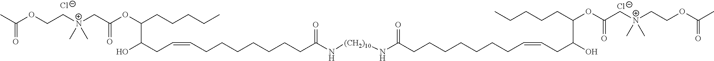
[Cl-].[Cl-].C(=O)(C)OCC[N+](C)(C)CC(OC(CCCCC)C(O)CC=CCCCCCCCC(N[(CH2)10]NC(=O)CCCCCCCC=CCC(O)C(OC(C[N+](CCOC(C)=O)(C)C)=O)CCCCC)=O)=O
